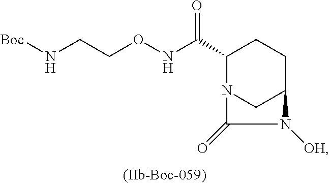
O=C(C1N2CC(CC1)N([OH])C2=O)NOCCN[Boc]
